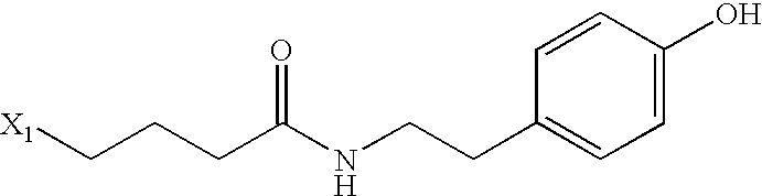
[X1]CCCC(NCCC1=CC=C(O)C=C1)=O
